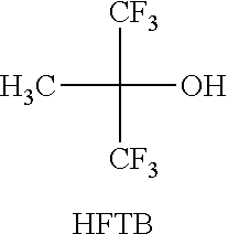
[CF3]C([CF3])(O)C.[HFTB]
